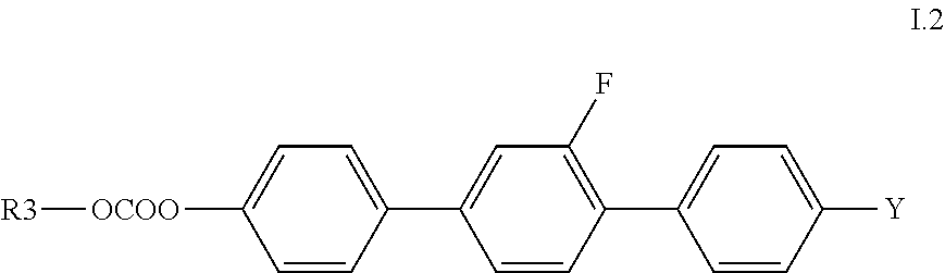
[R3][OCOO]C1=CC=C(C2=CC(F)=C(C3=CC=C([Y])C=C3)C=C2)C=C1
